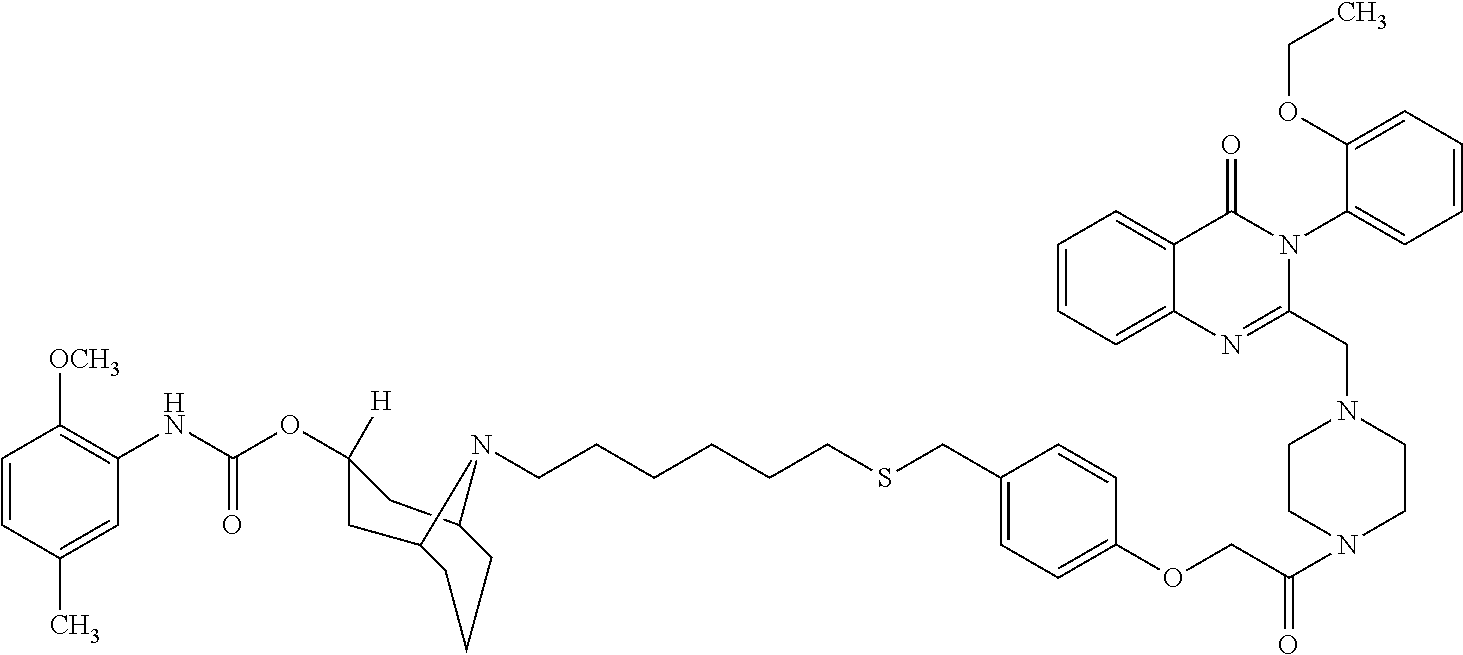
C1=CC(C)=CC(NC(OC2([H])CC3CCCC(C2)N3CCCCCCSCC2=CC=C(OCC(=O)N3CCN(CC4=NC5=CC=CC=C5C(=O)N4C4=CC=CC=C4OCC)CC3)C=C2)=O)=C1[OCH3]
